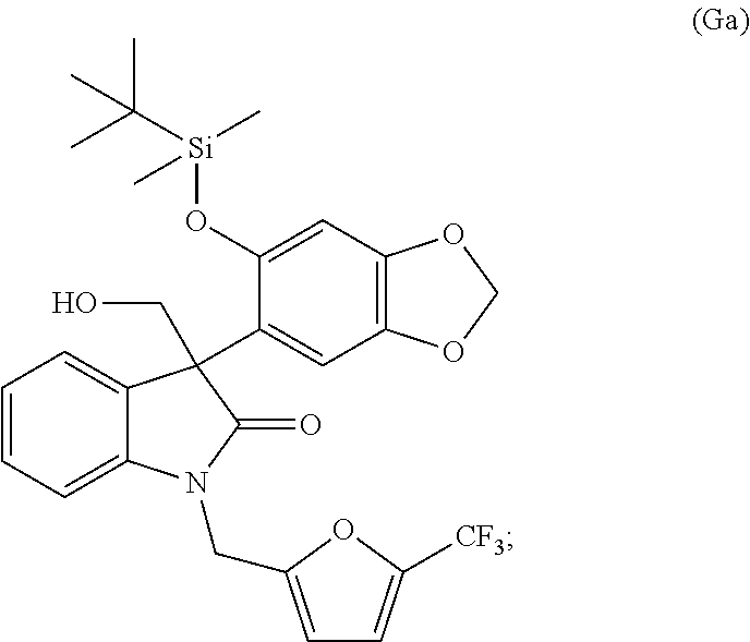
C1=C(C2(CO)C3=CC=CC=C3N(CC3=CC=C([CF3])O3)C2=O)C(O[Si](C(C)(C)C)(C)C)=CC2=C1OCO2
